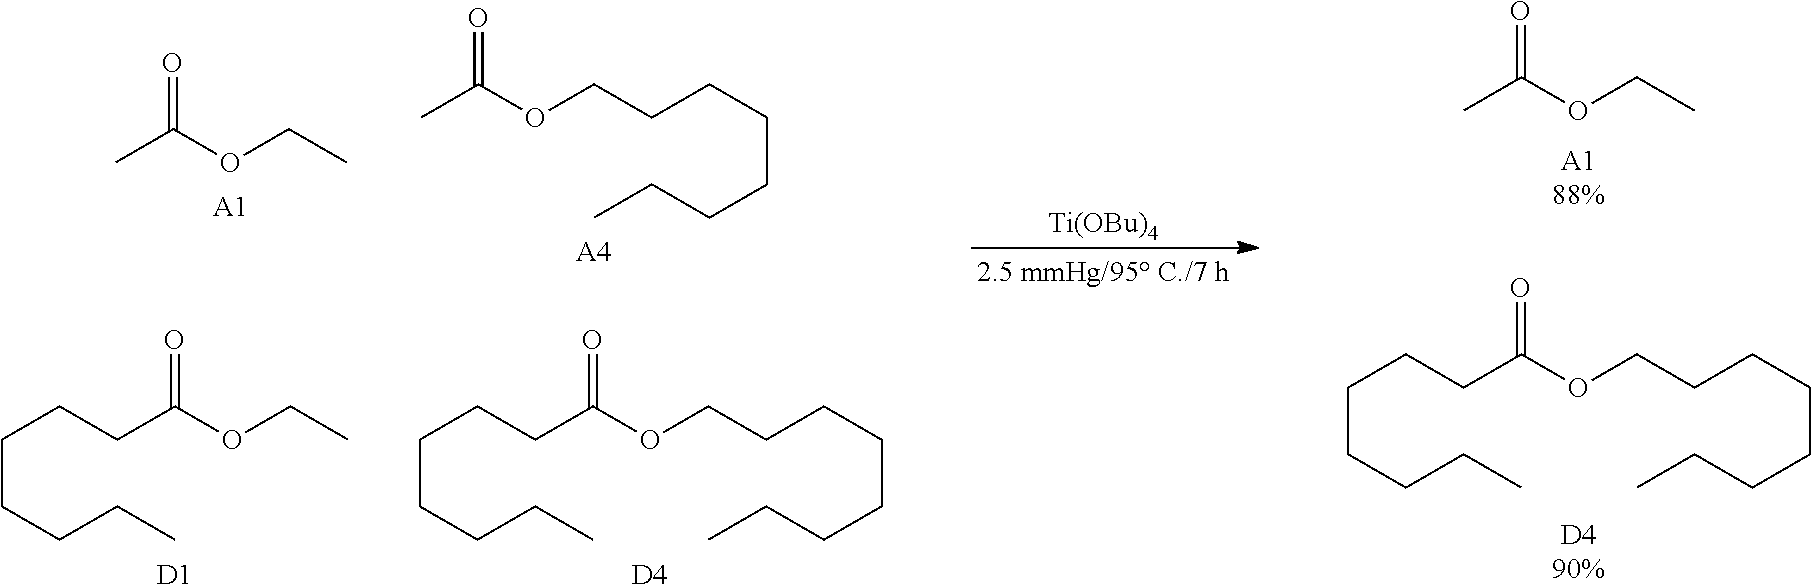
[Ti(OBu)4].CC(OCC)=O.C(CCC(OCCCCCCCC)=O)CCCC.CC(OCC)=O.[A1].CC(OCCCCCCCC)=O.[A4].C(CCC(OCC)=O)CCCC.[D1].C(CCC(OCCCCCCCC)=O)CCCC.[D4]
